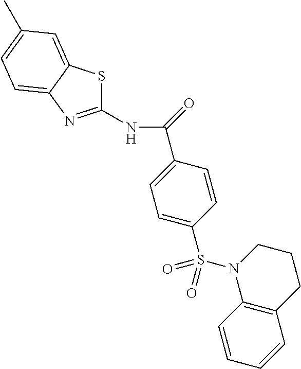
C(C1=CC=C(S(N2C3=C(CCC2)C=CC=C3)(=O)=O)C=C1)(=O)NC1=NC2=CC=C(C)C=C2S1
